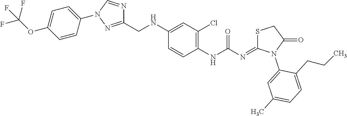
C1(NC(=O)N=C2SCC(=O)N2C2=CC(C)=CC=C2CCC)=C(Cl)C=C(NCC2=NN(C3=CC=C(OC(F)(F)F)C=C3)C=N2)C=C1
